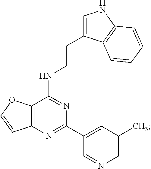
C12=C(N=C(C3=CC(C)=CN=C3)N=C1NCCC1=CNC3=C1C=CC=C3)C=CO2
